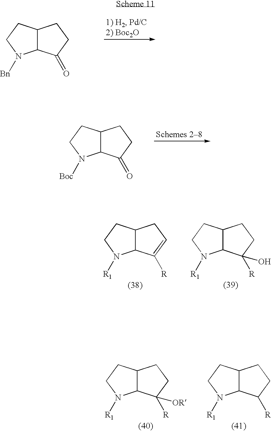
C12C(CCN1[Bn])CCC2=O.C12C(CCN1[Boc])CCC2=O.C12C(CCN1[R1])CCC2([R])O.C12C(CCN1[R1])CC=C2[R].C12C(CCN1[R1])CCC2([R])[OR].C12C(CCN1[R1])CCC2[R]
